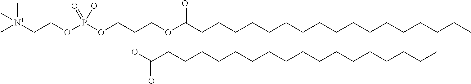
C(COC(CCCCCCCCCCCCCCCCC)=O)(OC(CCCCCCCCCCCCCCCCC)=O)COP(OCC[N+](C)(C)C)([O-])=O
